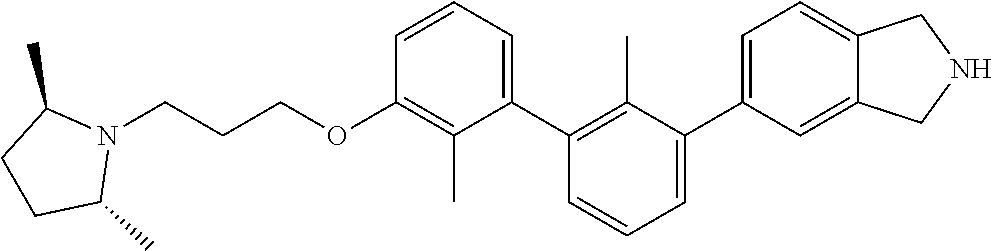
C1(OCCCN2C(C)CCC2C)=C(C)C(C2=C(C)C(C3=CC=C4C(=C3)CNC4)=CC=C2)=CC=C1
